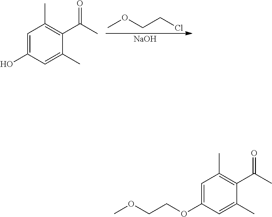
C1=C(O)C=C(C)C(C(C)=O)=C1C.COCCCl.[NaOH].C1=C(OCCOC)C=C(C)C(C(C)=O)=C1C
